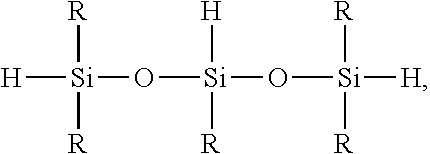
[H][Si]([R])([R])O[Si]([H])(O[Si]([R])([R])[H])[R]
